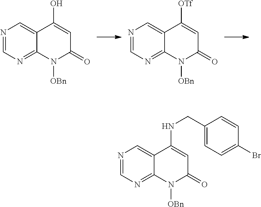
N1=CN=C2C(=C1)C(O)=CC(=O)N2[OBn].N1=CN=C2C(=C1)C([OTf])=CC(=O)N2[OBn].N1=CN=C2C(=C1)C(NCC1=CC=C(Br)C=C1)=CC(=O)N2[OBn]
